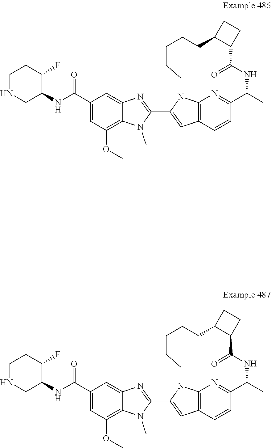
C12=NC3=C(C=C1)C=C(C1=NC4=CC(C(=O)NC5CNCCC5F)=CC(OC)=C4N1C)N3CCCCCC1C(C(=O)NC2C)CC1.C12=NC3=C(C=C1)C=C(C1=NC4=CC(C(=O)NC5CNCCC5F)=CC(OC)=C4N1C)N3CCCCCC1C(C(=O)NC2C)CC1
